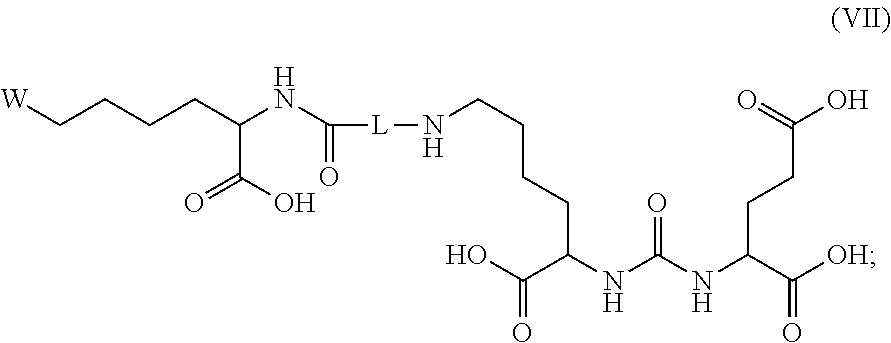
[W]CCCCC(NC([L]NCCCCC(C(O)=O)NC(NC(C([OH])=O)CCC(O)=O)=O)=O)C(O)=O
